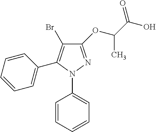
C1=CC=CC=C1N1N=C(OC(C(O)=O)C)C(Br)=C1C1=CC=CC=C1
